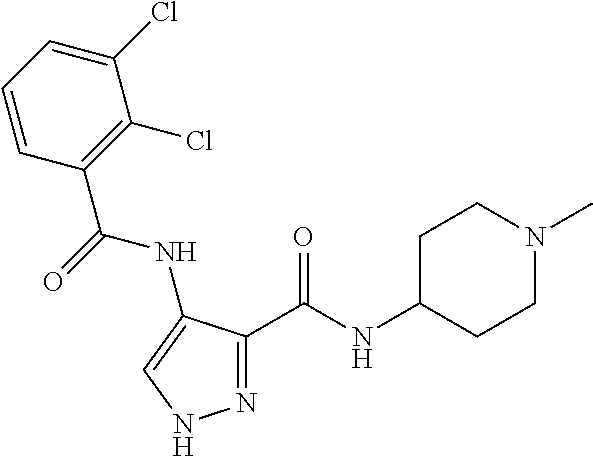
N1=C(C(NC2CCN(C)CC2)=O)C(NC(=O)C2=C(Cl)C(Cl)=CC=C2)=CN1
